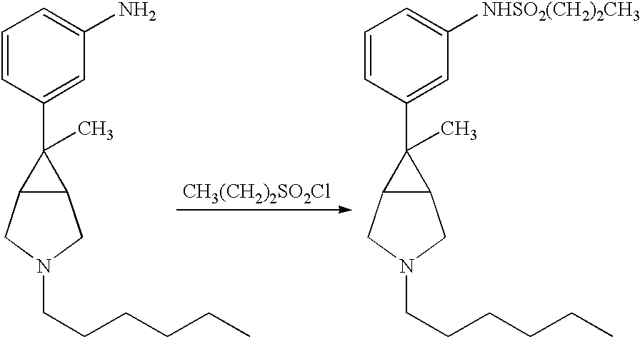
[CH3(CH2)2SO2Cl].C1=CC(C2(C)C3C2CN(CCCCCC)C3)=CC([NHSO2(CH2)2CH3])=C1.C1=CC(C2(C)C3C2CN(CCCCCC)C3)=CC(N)=C1
